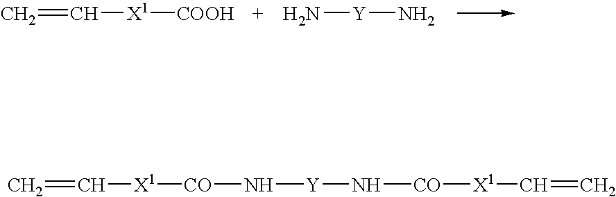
[X1]([COOH])C=C.N[Y]N.[X1]([CO]N[Y]N[CO][X1]C=C)C=C
